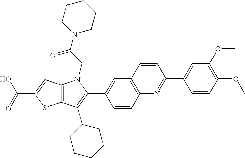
C(C1=CC2=C(S1)C(C1CCCCC1)=C(C1=CC3=C(C=C1)N=C(C1=CC(OC)=C(OC)C=C1)C=C3)N2CC(N1CCCCC1)=O)(=O)O
